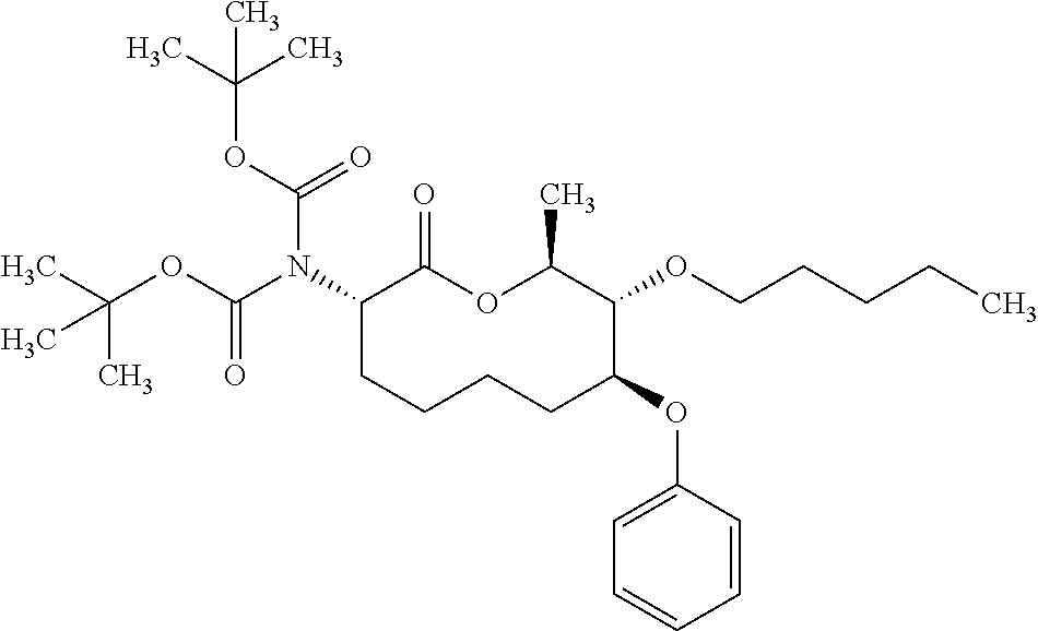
C1(N(C(OC(C)(C)C)=O)C(OC(C)(C)C)=O)CCCCC(OC2=CC=CC=C2)C(OCCCCC)C(C)OC1=O
